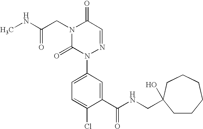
N1(CC(NC)=O)C(=O)N(C2=CC=C(Cl)C(C(NCC3(O)CCCCCC3)=O)=C2)N=CC1=O
